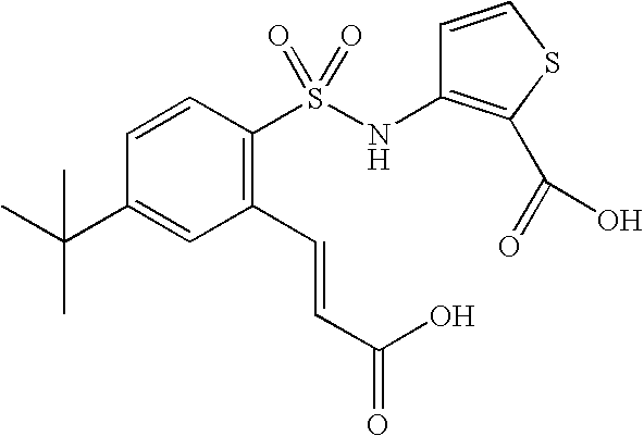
C1=CC(S(NC2=C(C(=O)O)SC=C2)(=O)=O)=C(C=CC(=O)O)C=C1C(C)(C)C
